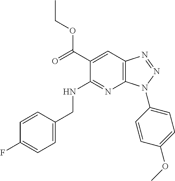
C1(C(OCC)=O)=CC2=C(N=C1NCC1=CC=C(F)C=C1)N(C1=CC=C(OC)C=C1)N=N2
